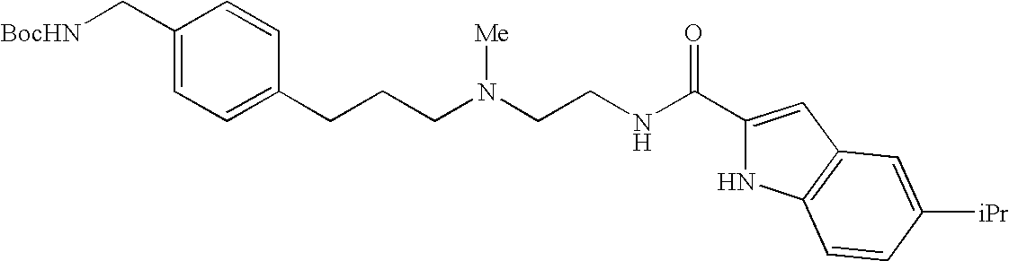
C1(C[BocHN])=CC=C(CCCN(CCNC(C2=CC3=C(N2)C=CC([iPr])=C3)=O)[Me])C=C1
